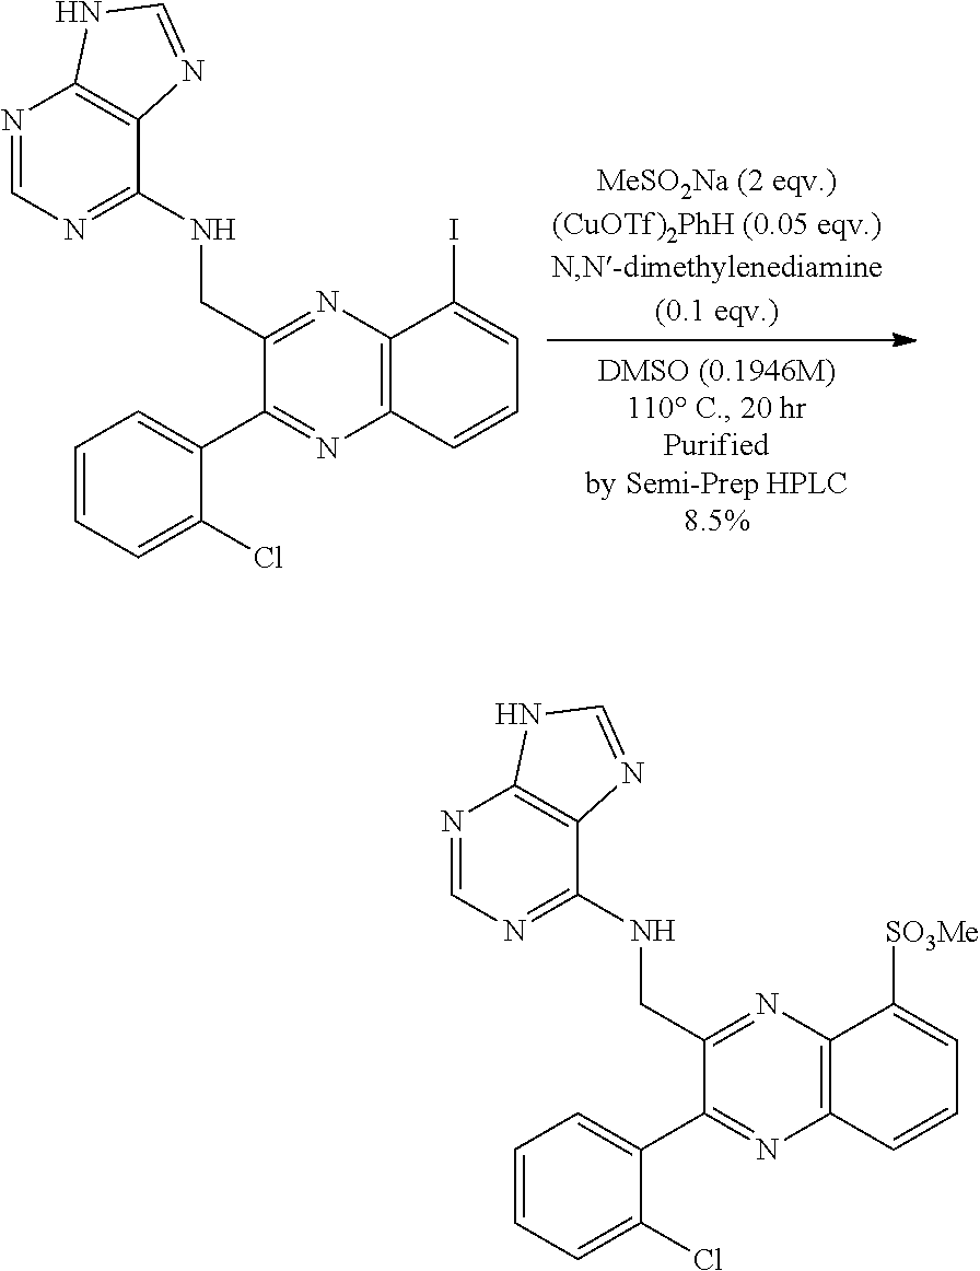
N(CC1=NC2=C(N=C1C1=CC=CC=C1Cl)C=CC=C2I)C1=NC=NC2=C1N=CN2.N(CC1=NC2=C(N=C1C1=CC=CC=C1Cl)C=CC=C2[SO3Me])C1=NC=NC2=C1N=CN2
